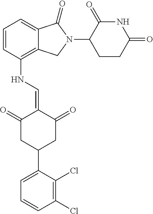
C1(NC=C2C(=O)CC(C3=CC=CC(Cl)=C3Cl)CC2=O)=C2C(=CC=C1)C(=O)N(C1C(=O)NC(=O)CC1)C2
